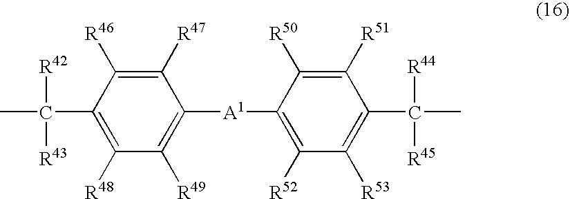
C1([R47])=C([R46])C(C([R42])([R43])C)=C([R48])C([R49])=C1[A1]C1=C([R52])C([R53])=C(C([R44])([R45])C)C([R51])=C1[R50]
